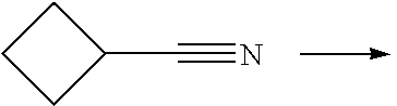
C1CCC1C#N
